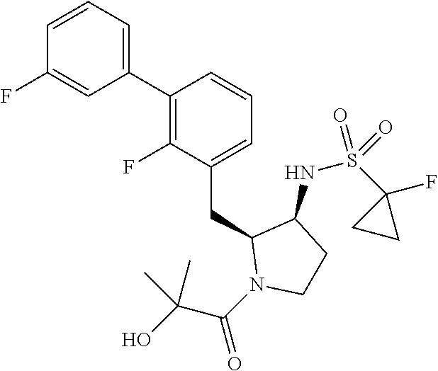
C1(C2=C(F)C(CC3N(C(C(O)(C)C)=O)CCC3NS(C3(F)CC3)(=O)=O)=CC=C2)=CC=CC(F)=C1
